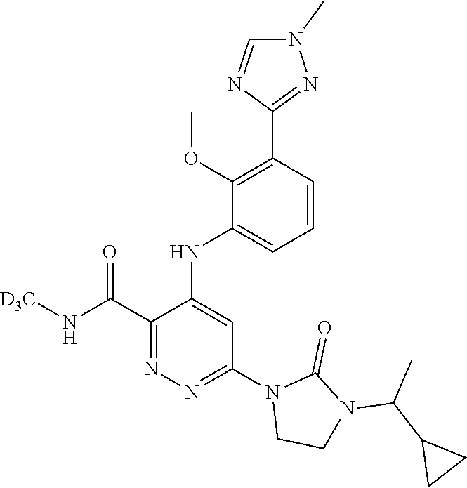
C1=CC(C2=NN(C)C=N2)=C(OC)C(NC2=CC(N3CCN(C(C4CC4)C)C3=O)=NN=C2C(N[D3C])=O)=C1
